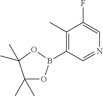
C1(C)=C(B2OC(C)(C)C(C)(C)O2)C=NC=C1F
